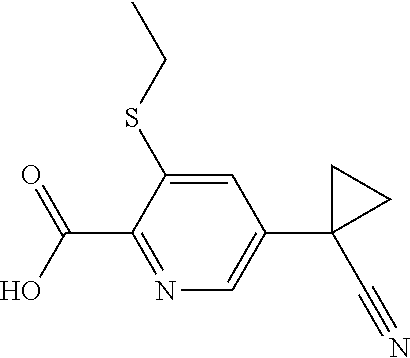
C1=C(SCC)C(C(O)=O)=NC=C1C1(C#N)CC1
